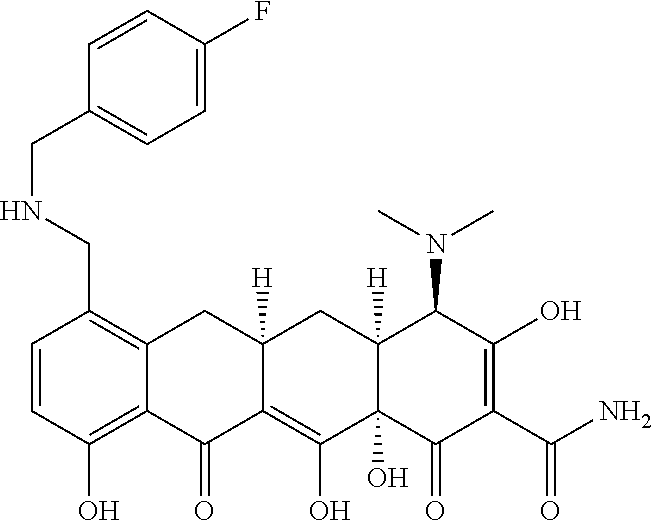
C1=CC(O)=C2C(=C1CNCC1=CC=C(F)C=C1)CC1([H])C(=C(O)C3(O)C([H])(C1)C(N(C)C)C(O)=C(C(N)=O)C3=O)C2=O
